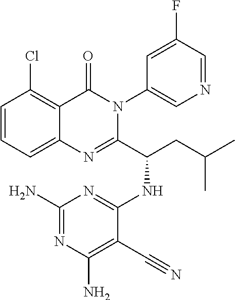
C1=CC=C2C(=C1Cl)C(=O)N(C1=CN=CC(F)=C1)C(C(CC(C)C)NC1=NC(N)=NC(N)=C1C#N)=N2
